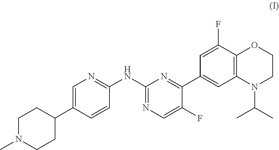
C1N(C)CCC(C2=CN=C(NC3=NC=C(F)C(C4=CC5=C(C(F)=C4)OCCN5C(C)C)=N3)C=C2)C1
